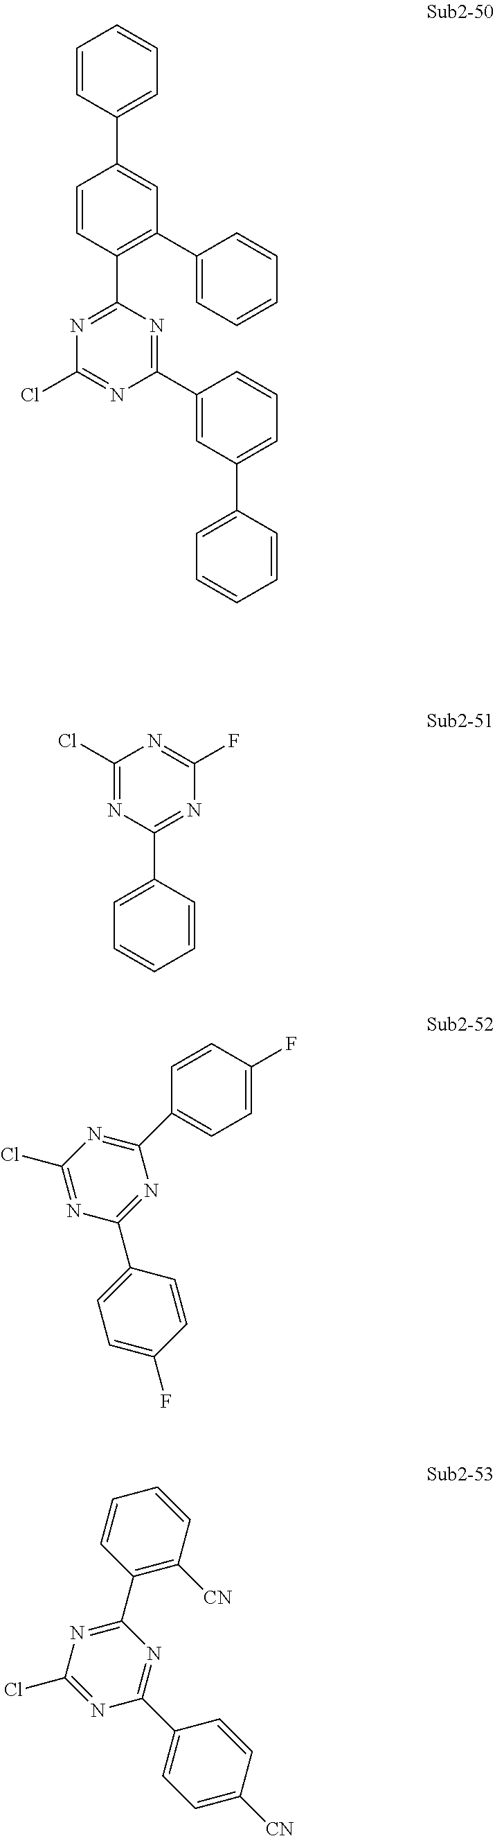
C1=CC(C2=CC(C3=CC=CC=C3)=C(C3=NC(Cl)=NC(C4=CC(C5=CC=CC=C5)=CC=C4)=N3)C=C2)=CC=C1.C1(Cl)=NC(C2=CC=CC=C2)=NC(F)=N1.C1(Cl)=NC(C2=CC=C(F)C=C2)=NC(C2=CC=C(F)C=C2)=N1.C1(C2=NC(Cl)=NC(C3=CC=C([CN])C=C3)=N2)=C([CN])C=CC=C1
